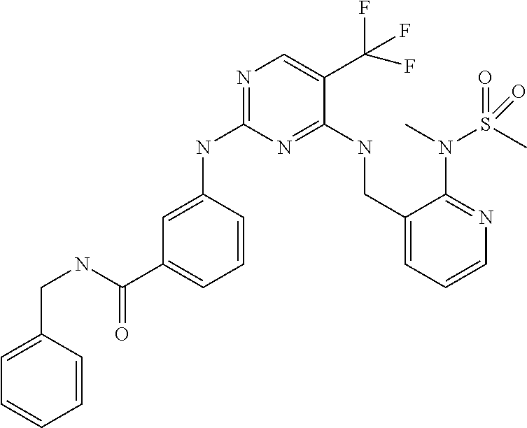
C1(NC2=NC=C(C(F)(F)F)C(NCC3=CC=CN=C3N(S(C)(=O)=O)C)=N2)=CC(C(NCC2=CC=CC=C2)=O)=CC=C1
